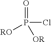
O=P(Cl)([RO])[OR]
